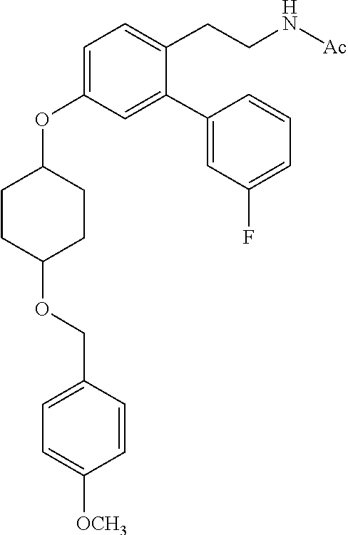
C1CC(OCC2=CC=C([OCH3])C=C2)CCC1OC1=CC=C(CCN[Ac])C(C2=CC(F)=CC=C2)=C1
